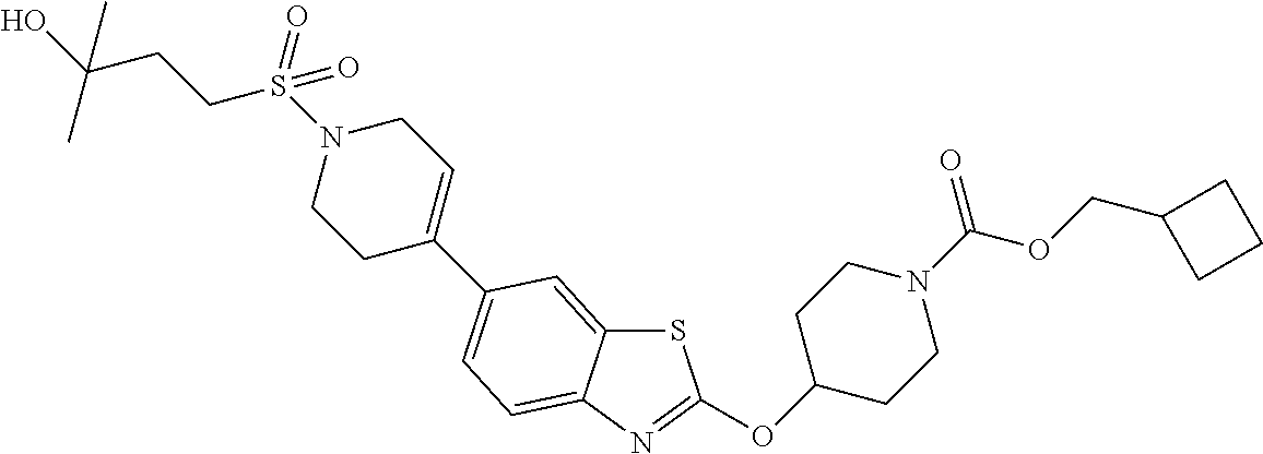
S1C2=CC(C3=CCN(S(CCC(O)(C)C)(=O)=O)CC3)=CC=C2N=C1OC1CCN(C(OCC2CCC2)=O)CC1
